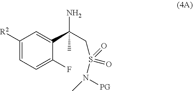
C1([R2])=CC=C(F)C(C(CS(N(C)[PG])(=O)=O)(N)C)=C1
